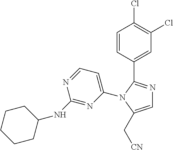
C1=C(N2C(C3=CC(Cl)=C(Cl)C=C3)=NC=C2C[CN])N=C(NC2CCCCC2)N=C1
